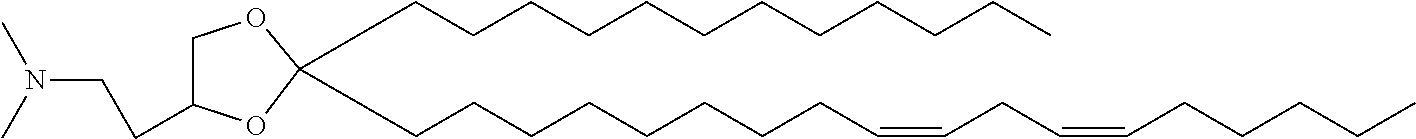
C1(CCN(C)C)COC(CCCCCCCCCCCC)(CCCCCCCCC=CCC=CCCCCC)O1
